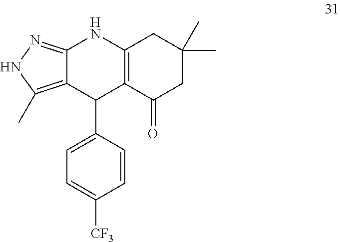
C12=NNC(C)=C1C(C1=CC=C([CF3])C=C1)C1=C(N2)CC(C)(C)CC1=O
